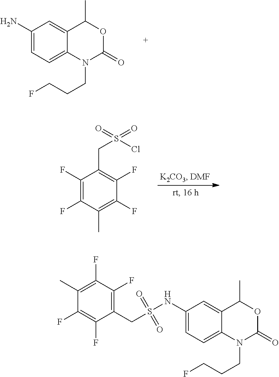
C1(N)=CC=C2C(=C1)C(C)OC(=O)N2CCCF.C1(F)=C(F)C(C)=C(F)C(F)=C1CS(=O)(=O)Cl.C1(C)=C(F)C(F)=C(CS(=O)(=O)NC2=CC=C3C(=C2)C(C)OC(=O)N3CCCF)C(F)=C1F
